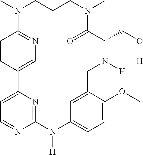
CN1CCCN(C)C(=O)C(CO[H])N([H])CC2=CC(=CC=C2OC)N([H])C2=NC(=CC=N2)C2=CN=C1C=C2
